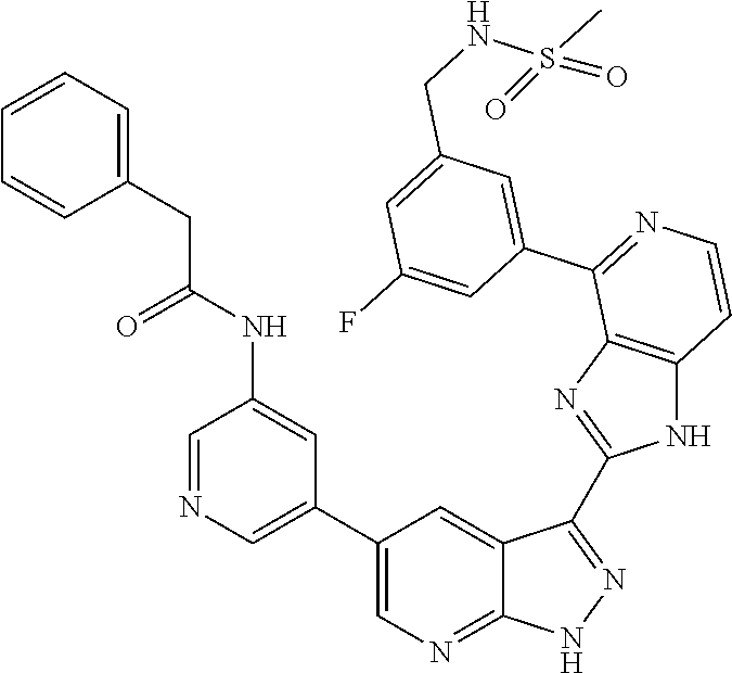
C1=NC=C(C2=CN=C3C(=C2)C(C2=NC4=C(N2)C=CN=C4C2=CC(CNS(C)(=O)=O)=CC(F)=C2)=NN3)C=C1NC(CC1=CC=CC=C1)=O
